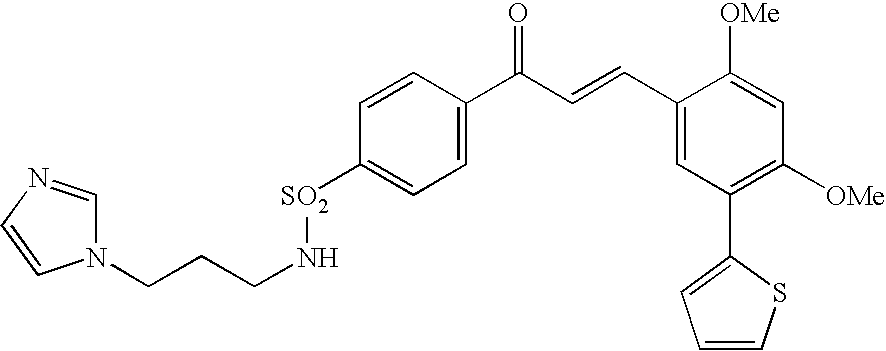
C1=C([SO2]NCCCN2C=NC=C2)C=CC(C(C=CC2=CC(C3=CC=CS3)=C([OMe])C=C2[OMe])=O)=C1
